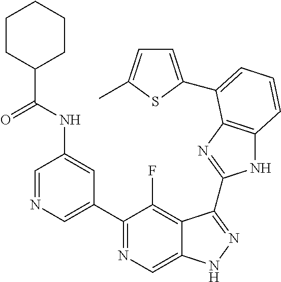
C1=NC=C(C2=NC=C3C(=C2F)C(C2=NC4=C(N2)C=CC=C4C2=CC=C(C)S2)=NN3)C=C1NC(C1CCCCC1)=O
